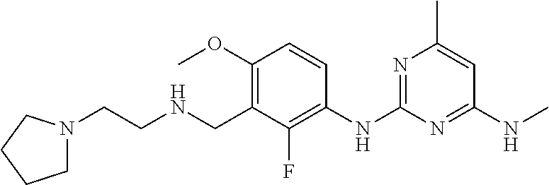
C1=CC(OC)=C(CNCCN2CCCC2)C(F)=C1NC1=NC(C)=CC(NC)=N1
